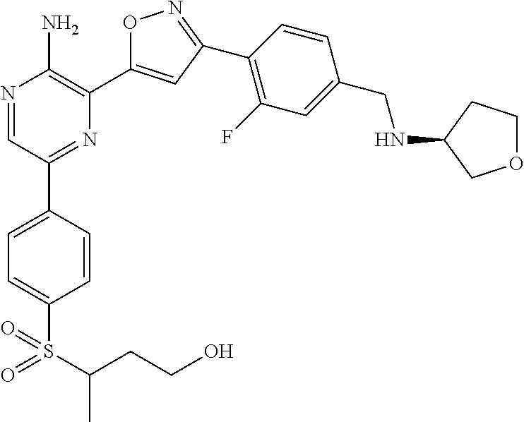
N1=CC(C2=CC=C(S(C(CCO)C)(=O)=O)C=C2)=NC(C2=CC(C3=C(F)C=C(CNC4COCC4)C=C3)=NO2)=C1N
